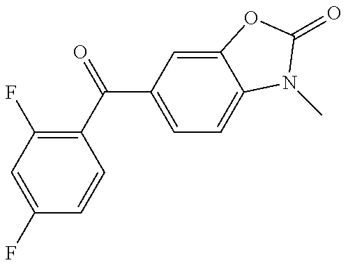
C1(F)=CC(F)=C(C(C2=CC=C3C(=C2)OC(=O)N3C)=O)C=C1
